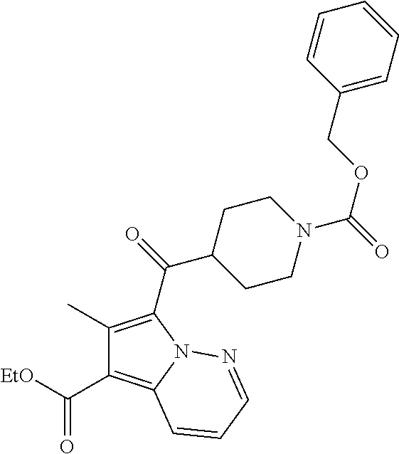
C1(C)=C(C(=O)C2CCN(C(=O)OCC3=CC=CC=C3)CC2)N2C(=C1C([EtO])=O)C=CC=N2
